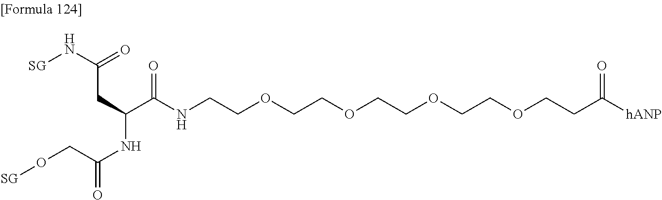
C(NCCOCCOCCOCCOCCC([hANP])=O)(C(NC(CO[SG])=O)CC(N[SG])=O)=O
